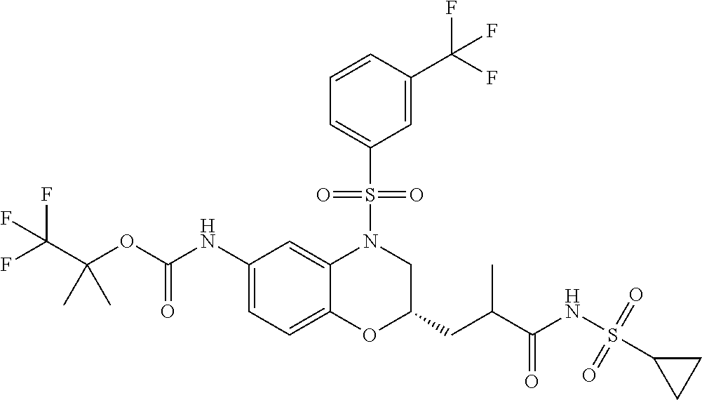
C(OC(NC1=CC=C2C(=C1)N(S(=O)(=O)C1=CC=CC(C(F)(F)F)=C1)CC(CC(C(NS(=O)(=O)C1CC1)=O)C)O2)=O)(C(F)(F)F)(C)C
